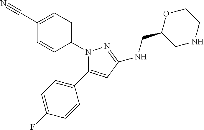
N1(C2=CC=C(C#N)C=C2)C(C2=CC=C(F)C=C2)=CC(NCC2CNCCO2)=N1
